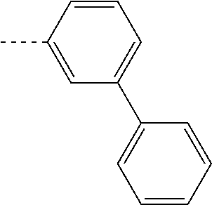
CC1=CC(C2=CC=CC=C2)=CC=C1
